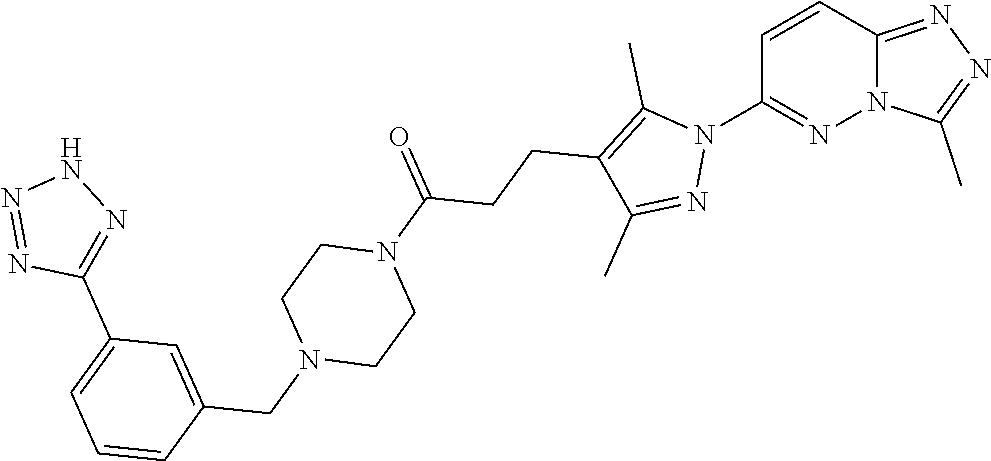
C1=CC2=NN=C(C)N2N=C1N1C(C)=C(CCC(N2CCN(CC3=CC(C4=NNN=N4)=CC=C3)CC2)=O)C(C)=N1
